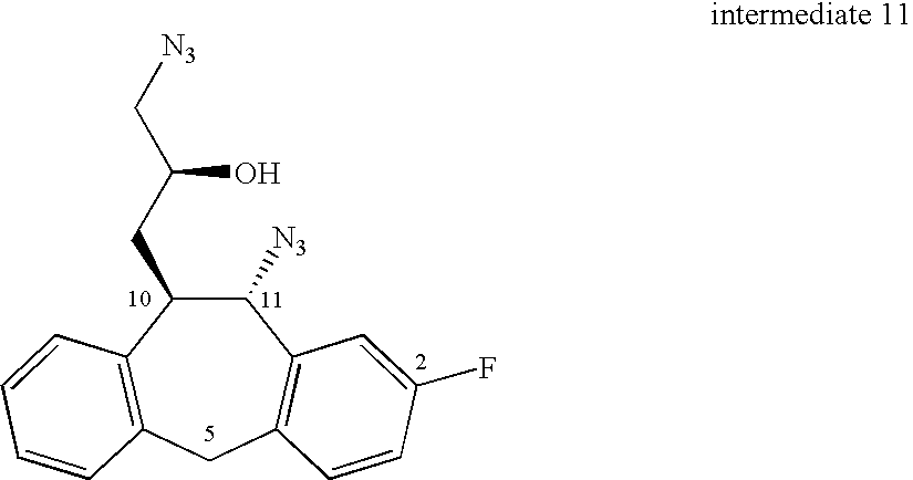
C1([N3])C(CC(C[N3])O)C2=C(CC3=C1C=C(F)C=C3)C=CC=C2
